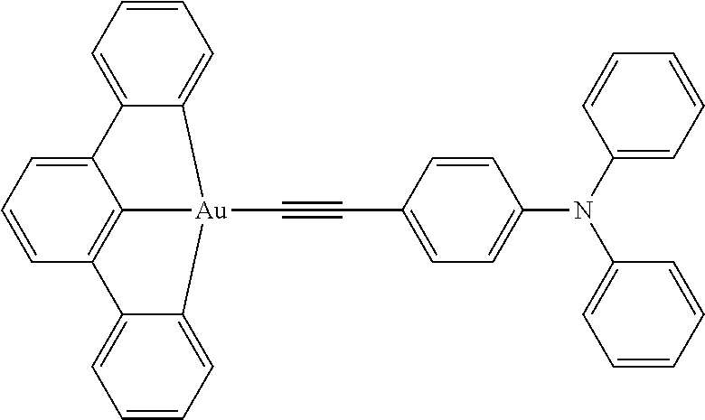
C12=CC=CC=C1[Au]1(C#CC3=CC=C(N(C4=CC=CC=C4)C4=CC=CC=C4)C=C3)C3=C(C=CC=C23)C2=CC=CC=C21
